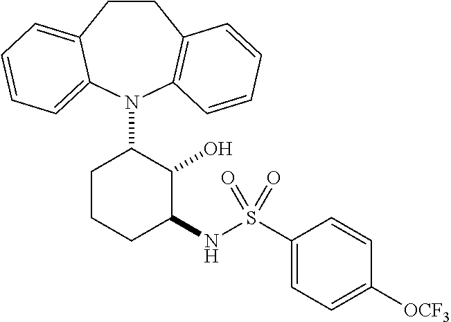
C1CC2=CC=CC=C2N(C2CCCC(NS(C3=CC=C([OCF3])C=C3)(=O)=O)C2O)C2=C1C=CC=C2
